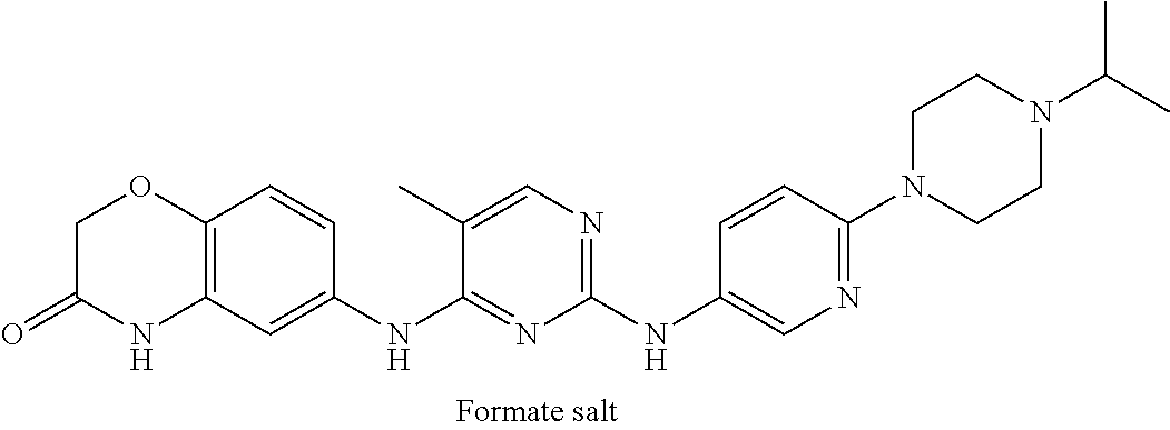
C1(NC2=CN=C(N3CCN(C(C)C)CC3)C=C2)=NC=C(C)C(NC2=CC3=C(C=C2)OCC(=O)N3)=N1
